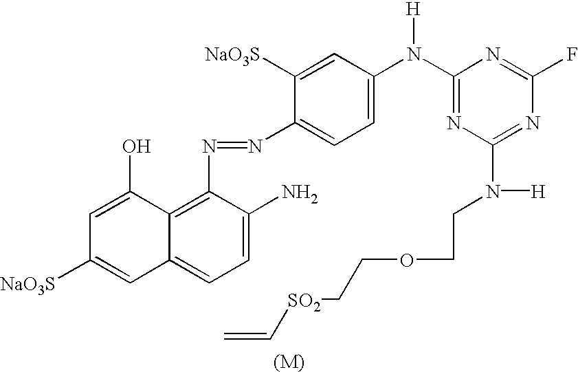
[(M)].C12=C(N=NC3=CC=C(N(C4=NC(N([H])CCOCC[SO2]C=C)=NC(F)=N4)[H])C=C3[NaO3S])C(N)=CC=C1C=C([NaO3S])C=C2O
